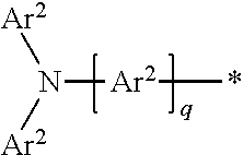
N([Ar2]*)([Ar2])[Ar2]
